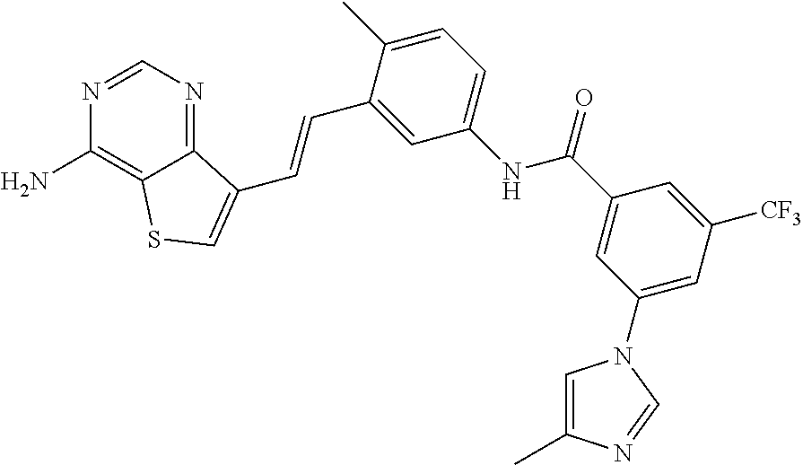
C1=NC(N)=C2C(=N1)C(C=CC1=CC(NC(C3=CC(N4C=C(C)N=C4)=CC([CF3])=C3)=O)=CC=C1C)=CS2
